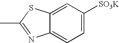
C12=CC=C([SO3K])C=C1SC(C)=N2
